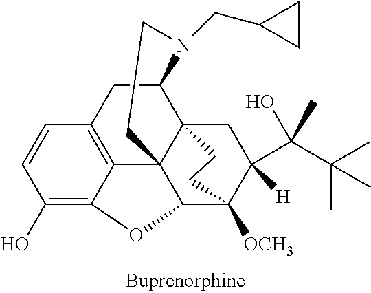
C1(O)=C2C3=C(C=C1)CC1C45C3(C(C([OCH3])(C(C(C(C)(C)C)(O)C)([H])C4)CC5)O2)CCN1CC1CC1
